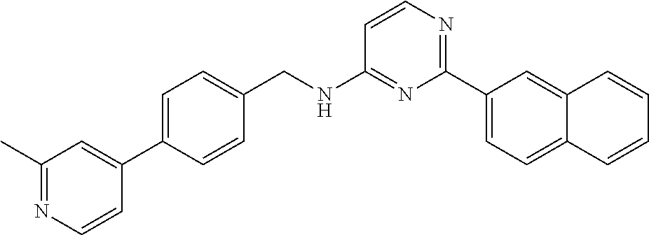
C1=CN=C(C2=CC=C3C(=C2)C=CC=C3)N=C1NCC1=CC=C(C2=CC(C)=NC=C2)C=C1
